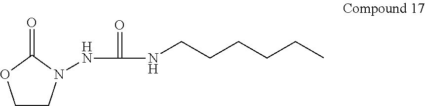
C1CN(NC(=O)NCCCCCC)C(=O)O1
